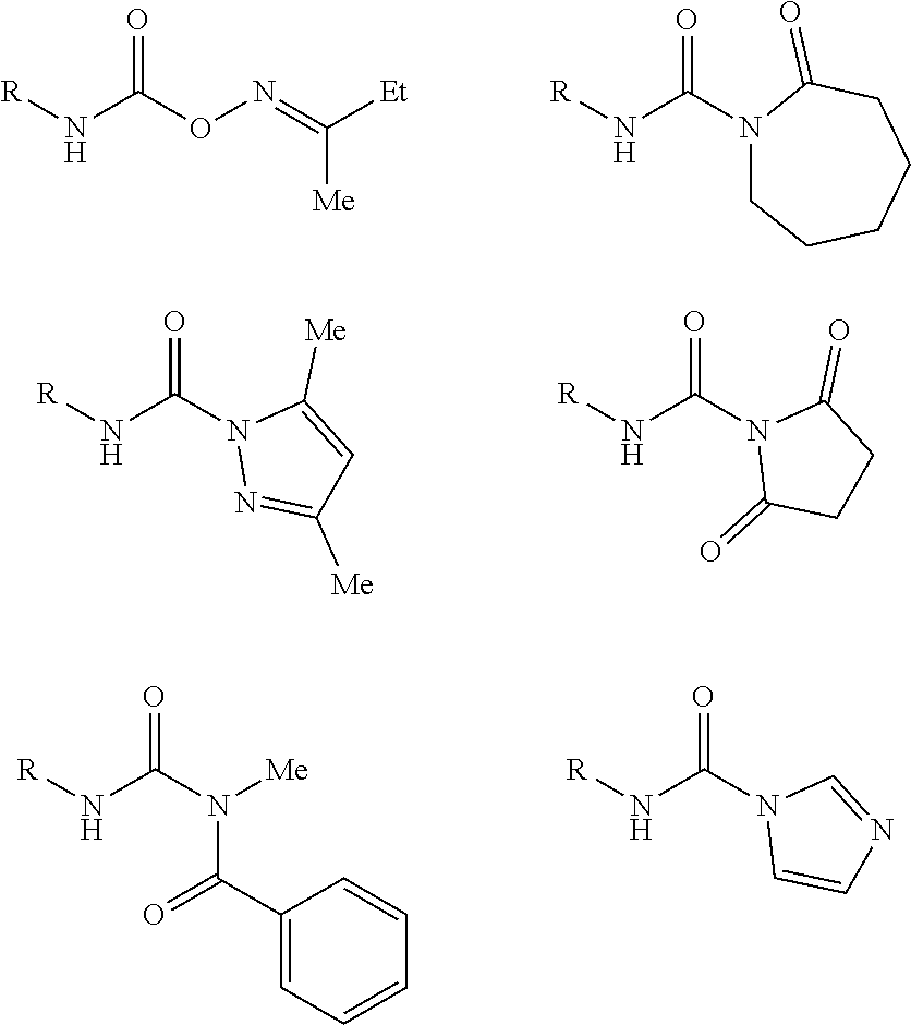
[R]NC(ON=C([Et])[Me])=O.[R]NC(N1CCCCCC1=O)=O.[R]NC(N1N=C([Me])C=C1[Me])=O.[R]NC(N1C(=O)CCC1=O)=O.[R]NC(N([Me])C(C1=CC=CC=C1)=O)=O.[R]NC(N1C=CN=C1)=O
